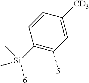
C1([Si]([6])(C)C)=C([5])C=C([CD3])C=C1
